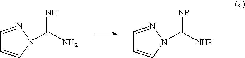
C1=NN(C(=N)N)C=C1.C1=NN(C(=[NP])[NHP])C=C1
